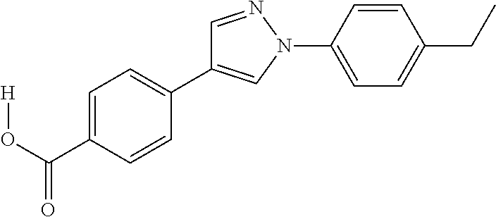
C1=C(C(O[H])=O)C=CC(C2=CN(C3=CC=C(CC)C=C3)N=C2)=C1
